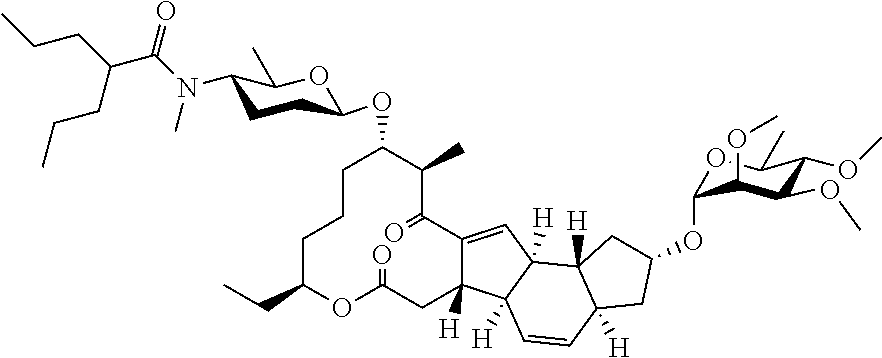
C1C(CC)OC(=O)CC2([H])C(=CC3([H])C2([H])C=CC2([H])C3([H])CC(OC3OC(C)C(OC)C(OC)C3OC)C2)C(=O)C(C)C(OC2CCC(N(C(=O)C(CCC)CCC)C)C(C)O2)CC1
